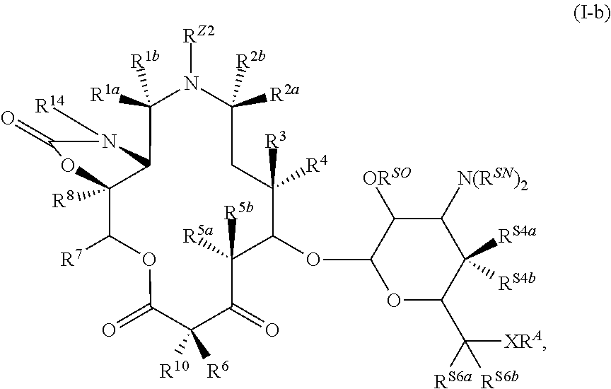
C12([R8])C([R7])OC(=O)C([R6])([R10])C(=O)C([R5b])([R5a])C(OC3OC(C([XRA])([RS6a])[RS6b])C([RS4a])([RS4b])C([N(RSN)2])C3[ORSO])C([R3])([R4])CC([R2b])([R2a])N([RZ2])C([R1a])([R1b])C1N([R14])C(=O)O2
